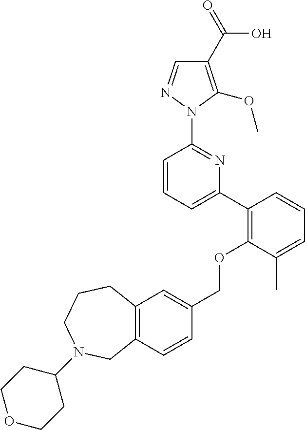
C1(C2=C(OCC3=CC4=C(C=C3)CN(C3CCOCC3)CCC4)C(C)=CC=C2)=CC=CC(N2N=CC(C(=O)O)=C2OC)=N1
